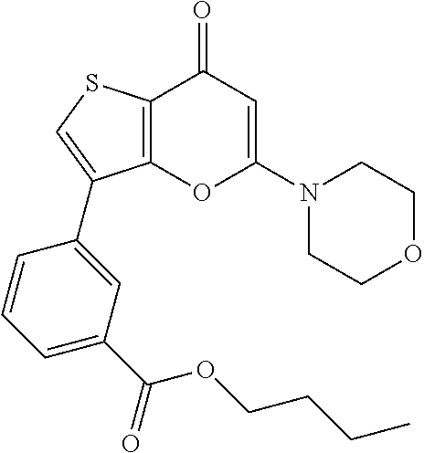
C12=C(C(=O)C=C(N3CCOCC3)O1)SC=C2C1=CC(C(OCCCC)=O)=CC=C1
